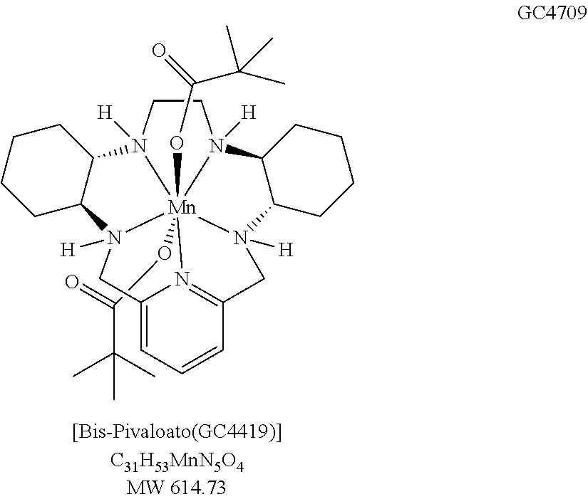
C1CN2([H])[Mn]345(OC(=O)C(C)(C)C)(OC(=O)C(C)(C)C)N1([H])C1C(CCCC1)N3([H])CC1=N4C(=CC=C1)CN5([H])C1C2CCCC1
